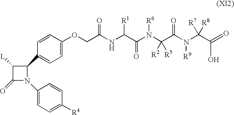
C1([L])C(=O)N(C2=CC=C([R4])C=C2)C1C1=CC=C(OCC(NC(C(N(C(C(N(C(C(=O)O)([R8])[R7])[R9])=O)([R5])[R2])[R6])=O)[R1])=O)C=C1
